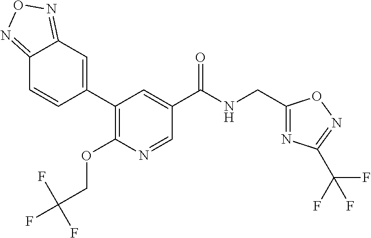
C12=NON=C1C=CC(C1=C(OCC(F)(F)F)N=CC(C(NCC3=NC(C(F)(F)F)=NO3)=O)=C1)=C2
